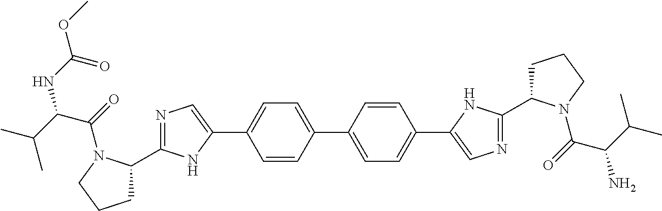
C1(C2=CN=C(C3CCCN3C(C(NC(=O)OC)C(C)C)=O)N2)=CC=C(C2=CC=C(C3=CN=C(C4CCCN4C(=O)C(C(C)C)N)N3)C=C2)C=C1
